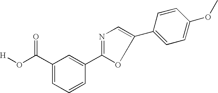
C1(C(O[H])=O)=CC=CC(C2=NC=C(C3=CC=C(OC)C=C3)O2)=C1
